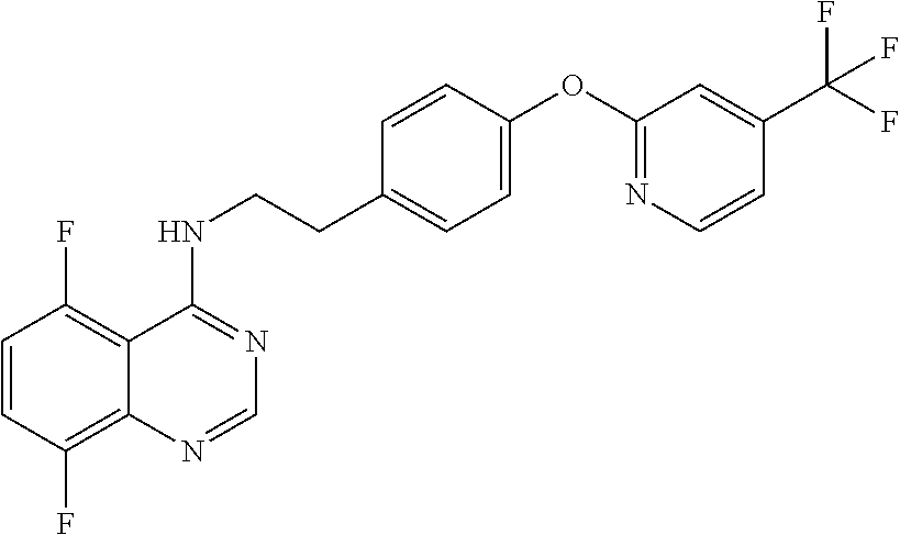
C1=CC(F)=C2C(=C1F)C(NCCC1=CC=C(OC3=NC=CC(C(F)(F)F)=C3)C=C1)=NC=N2
